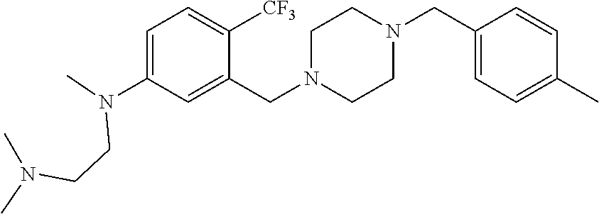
C1=C(N(C)CCN(C)C)C=C(CN2CCN(CC3=CC=C(C)C=C3)CC2)C([CF3])=C1
